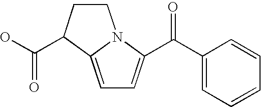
C1CC(C(=O)O)C2=CC=C(C(=O)C3=CC=CC=C3)N12
